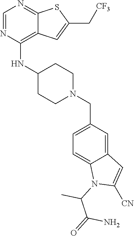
C1=NC(NC2CCN(CC3=CC=C4C(=C3)C=C([CN])N4C(C(=O)N)C)CC2)=C2C(=N1)SC(C[CF3])=C2
